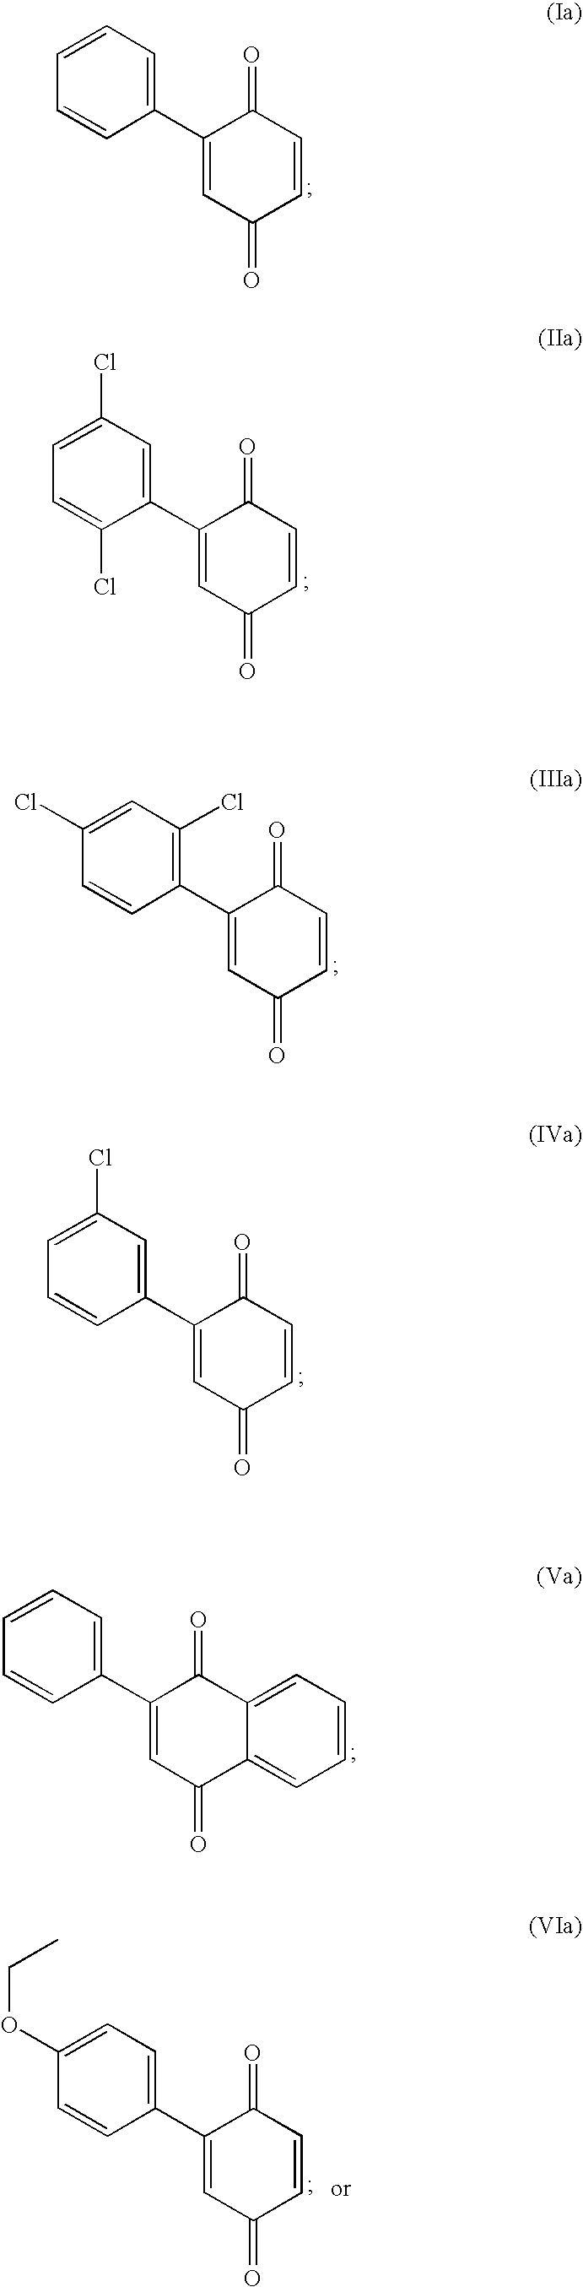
C1=CC=C(C2=CC(=O)C=CC2=O)C=C1.C1=C(Cl)C=C(C2=CC(=O)C=CC2=O)C(Cl)=C1.C1(Cl)=CC(Cl)=C(C2=CC(=O)C=CC2=O)C=C1.C1=C(Cl)C=C(C2=CC(=O)C=CC2=O)C=C1.C1=CC=C(C2=CC(=O)C3=CC=CC=C3C2=O)C=C1.C1(OCC)=CC=C(C2=CC(=O)C=CC2=O)C=C1
